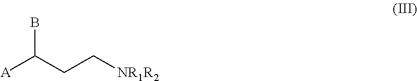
[A]C(CC[NR1R2])B
